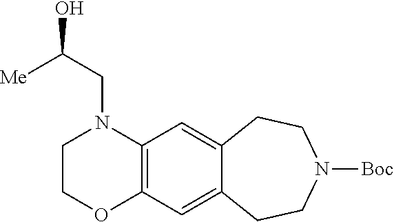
C1COC2=C(N1CC(O)[Me])C=C1C(=C2)CCN([Boc])CC1
